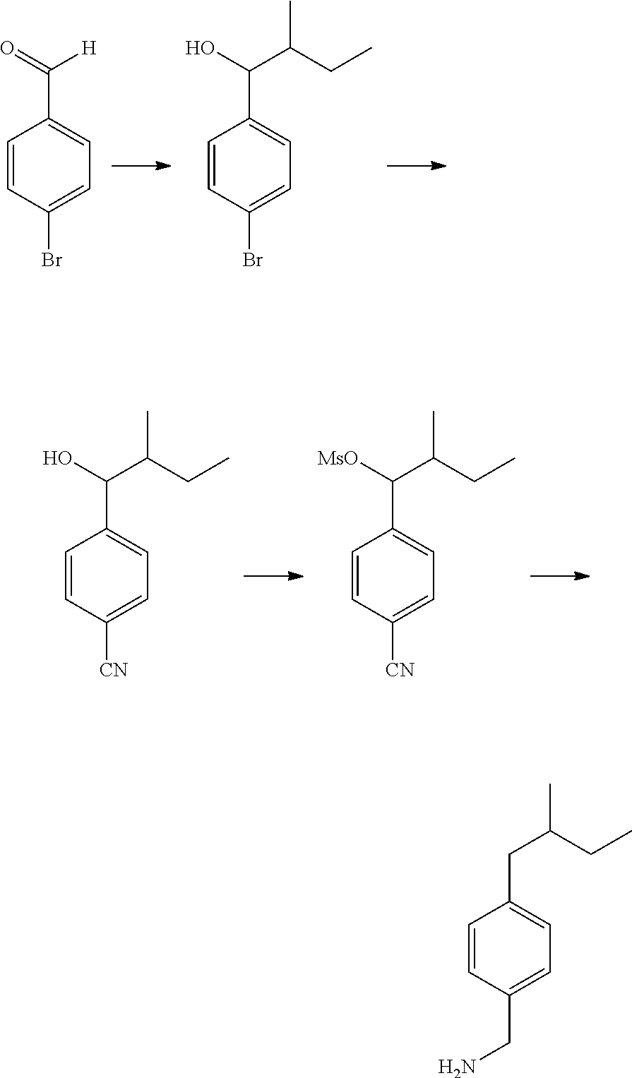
C1=CC(Br)=CC=C1C([H])=O.C1=CC(Br)=CC=C1C(C(CC)C)O.C1=CC([CN])=CC=C1C(C(CC)C)[MsO].C1=CC([CN])=CC=C1C(C(CC)C)O.C1=CC(CN)=CC=C1CC(CC)C
